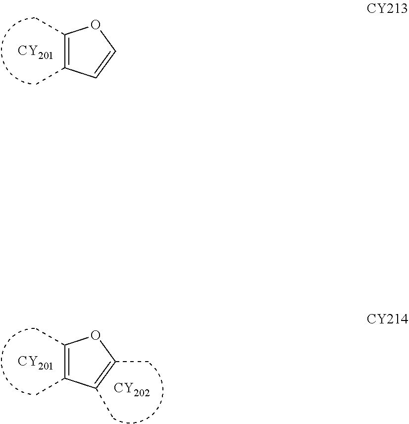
[CY201].C1(C)=C(C)C=CO1.[CY201].[CY202].C1(C)=C(C)C(C)=C(C)O1
